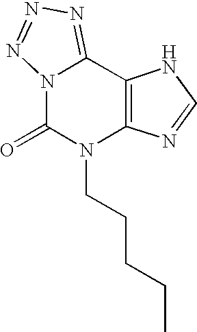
N12C(=O)N(CCCCC)C3=C(C1=NN=N2)NC=N3
